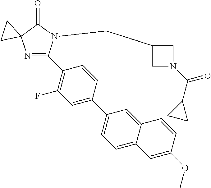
N1=C(C2=C(F)C=C(C3=CC=C4C(=C3)C=CC(OC)=C4)C=C2)N(CC2CN(C(C3CC3)=O)C2)C(=O)C12CC2
